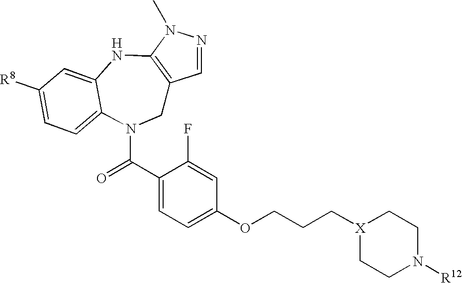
C1=NN(C)C2=C1CN(C(C1=CC=C(OCCC[X]3CCN([R12])CC3)C=C1F)=O)C1=CC=C([R8])C=C1N2
